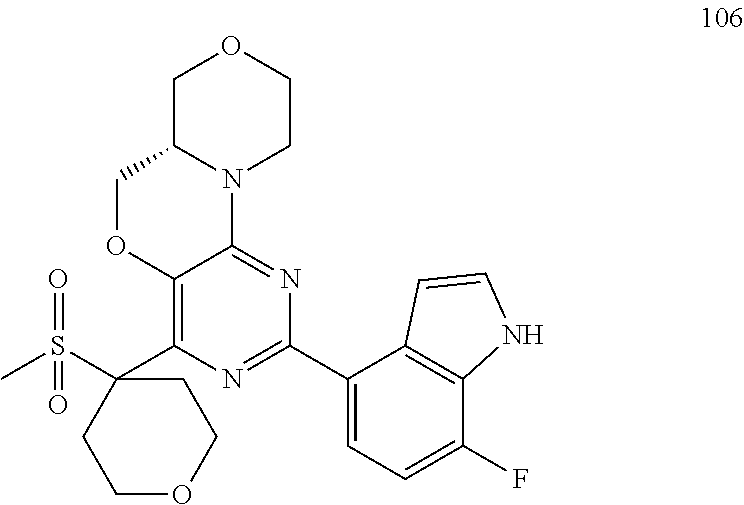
C1C2N(CCO1)C1=NC(C3=CC=C(F)C4=C3C=CN4)=NC(C3(S(C)(=O)=O)CCOCC3)=C1OC2
